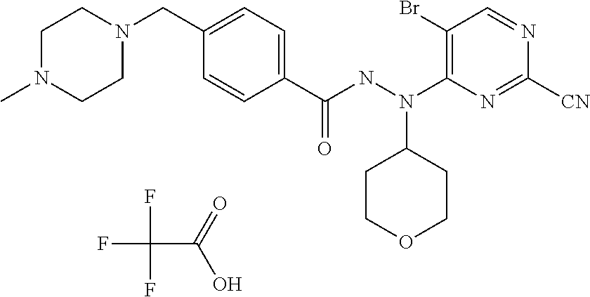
CN1CCN(CC2=CC=C(C(NN(C3=C(Br)C=NC([CN])=N3)C3CCOCC3)=O)C=C2)CC1.FC(F)(F)C(=O)O
